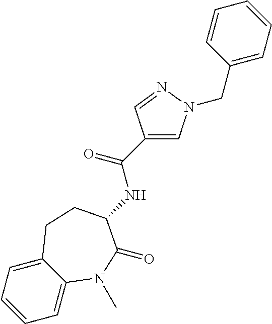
C1=C2C(=CC=C1)CCC(NC(C1=CN(CC3=CC=CC=C3)N=C1)=O)C(=O)N2C
